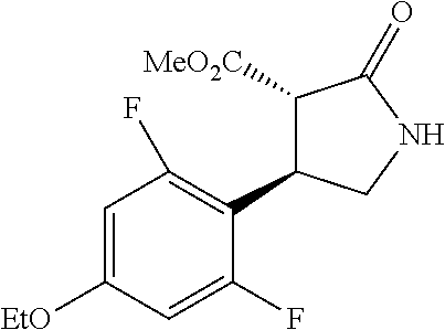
C1([MeO2C])C(C2=C(F)C=C([EtO])C=C2F)CNC1=O
